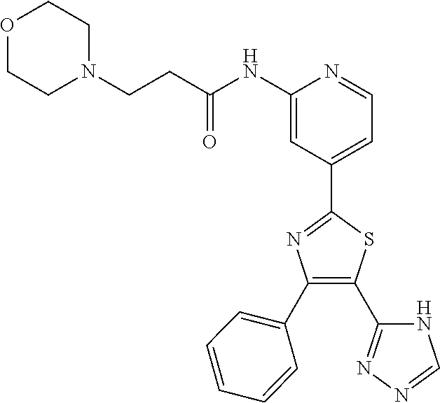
C(C(NC1=CC(C2=NC(C3=CC=CC=C3)=C(C3=NN=CN3)S2)=CC=N1)=O)CN1CCOCC1
